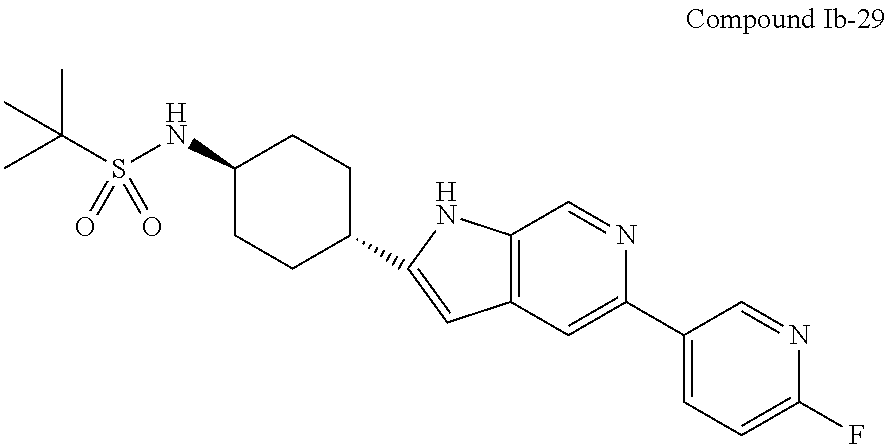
C1(NS(C(C)(C)C)(=O)=O)CCC(C2=CC3=C(N2)C=NC(C2=CC=C(F)N=C2)=C3)CC1
